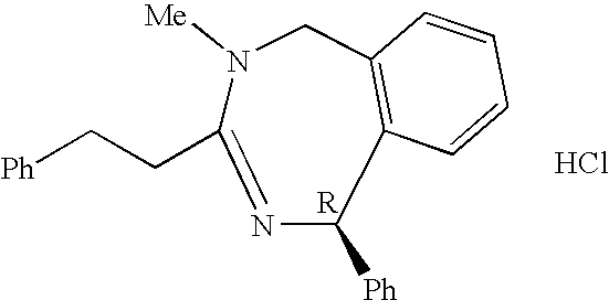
N1([Me])C(CC[Ph])=NC([Ph])C2=C(C1)C=CC=C2.Cl
